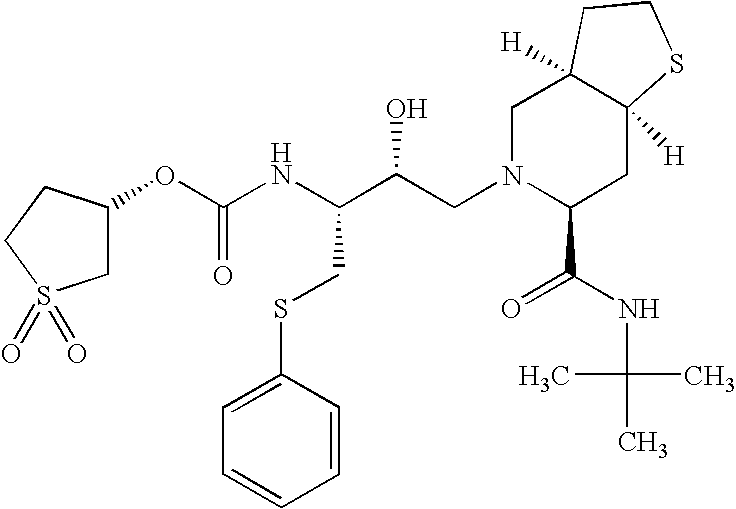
C1C(OC(NC(C(CN2C(C(=O)NC(C)(C)C)CC3([H])C([H])(C2)CCS3)O)CSC2=CC=CC=C2)=O)CCS1(=O)=O
